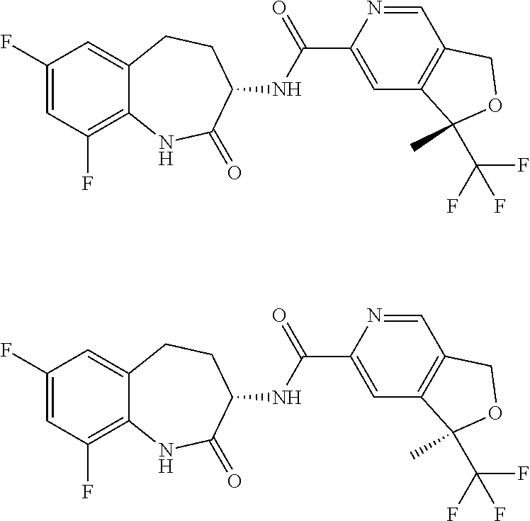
C1(F)=CC(F)=C2C(=C1)CCC(NC(C1=CC3=C(C=N1)COC3(C(F)(F)F)C)=O)C(=O)N2.C1(F)=CC(F)=C2C(=C1)CCC(NC(C1=CC3=C(C=N1)COC3(C(F)(F)F)C)=O)C(=O)N2
